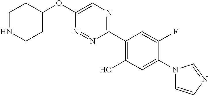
C1NCCC(OC2=CN=C(C3=C(O)C=C(N4C=CN=C4)C(F)=C3)N=N2)C1
